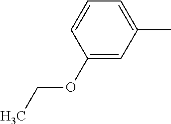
C1(OCC)=CC(C)=CC=C1
